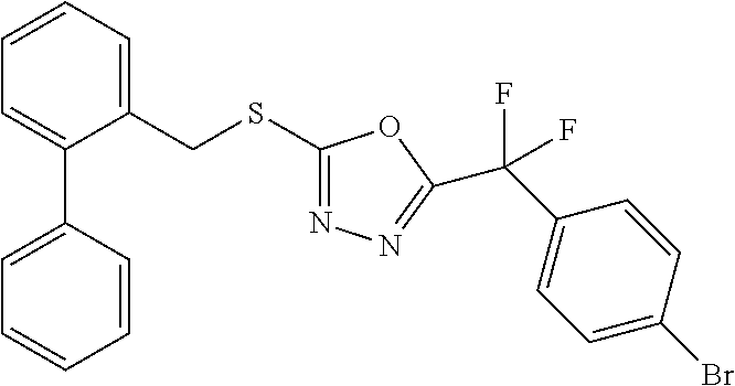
C(SC1=NN=C(C(C2=CC=C(Br)C=C2)(F)F)O1)C1=CC=CC=C1C1=CC=CC=C1
